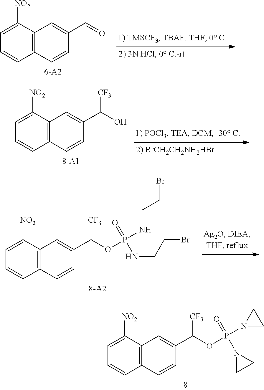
C12=C(C=CC(C=O)=C1)C=CC=C2[NO2].C12=C(C=CC(C(O)[CF3])=C1)C=CC=C2[NO2].C12=C(C=CC(C(OP(NCCBr)(=O)NCCBr)[CF3])=C1)C=CC=C2[NO2].C12=C(C=CC(C(OP(N3CC3)(=O)N3CC3)[CF3])=C1)C=CC=C2[NO2]
